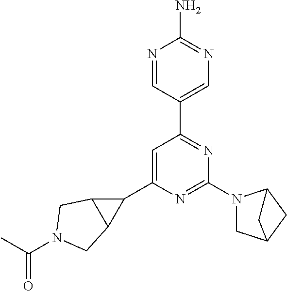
N1=CC(C2=NC(N3CC4CC3C4)=NC(C3C4C3CN(C(C)=O)C4)=C2)=CN=C1N
